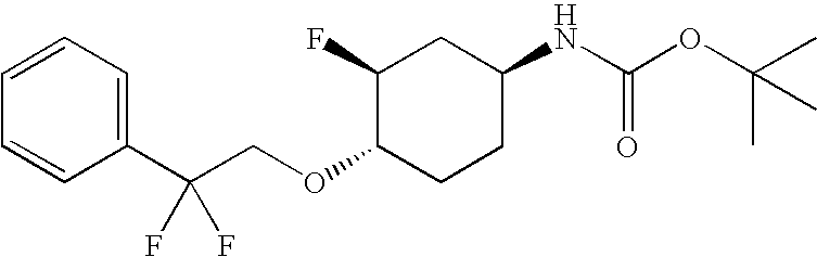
C1(C(COC2CCC(NC(=O)OC(C)(C)C)CC2F)(F)F)=CC=CC=C1
